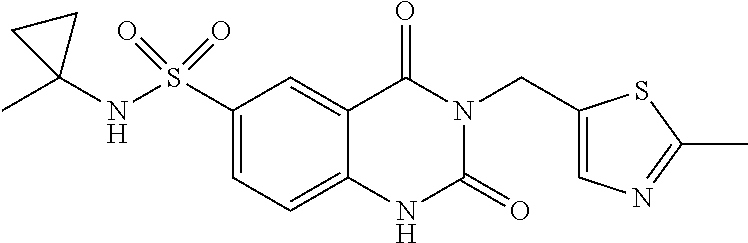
C1(S(NC2(C)CC2)(=O)=O)=CC=C2C(=C1)C(=O)N(CC1=CN=C(C)S1)C(=O)N2
